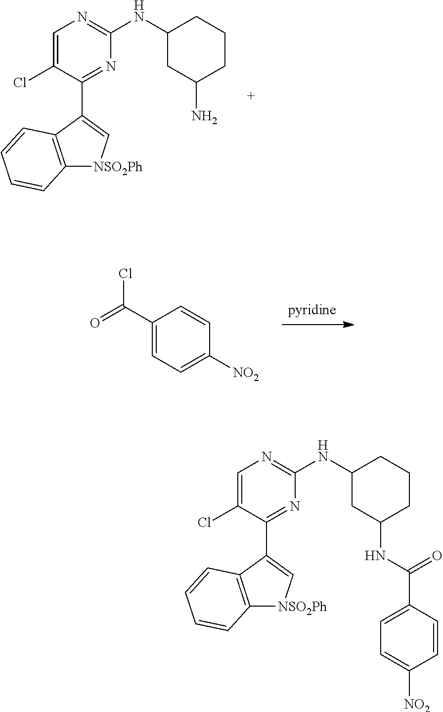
C1=C(Cl)C(C2=C[NSO2Ph]C3=C2C=CC=C3)=NC(NC2CC(N)CCC2)=N1.[pyridine].C1(C(=O)Cl)=CC=C([NO2])C=C1.C1=C(Cl)C(C2=C[NSO2Ph]C3=C2C=CC=C3)=NC(NC2CC(NC(C3=CC=C([NO2])C=C3)=O)CCC2)=N1
